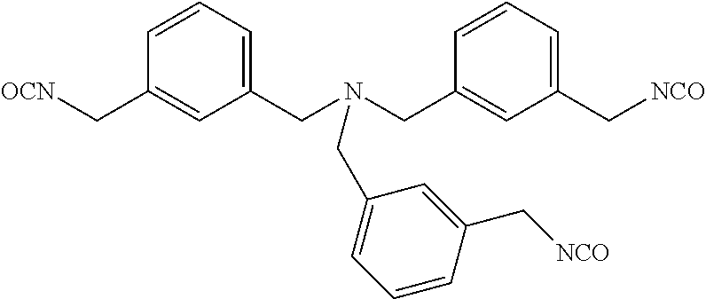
C1=CC=C(CN(CC2=CC(C[NCO])=CC=C2)CC2=CC=CC(C[NCO])=C2)C=C1C[OCN]
